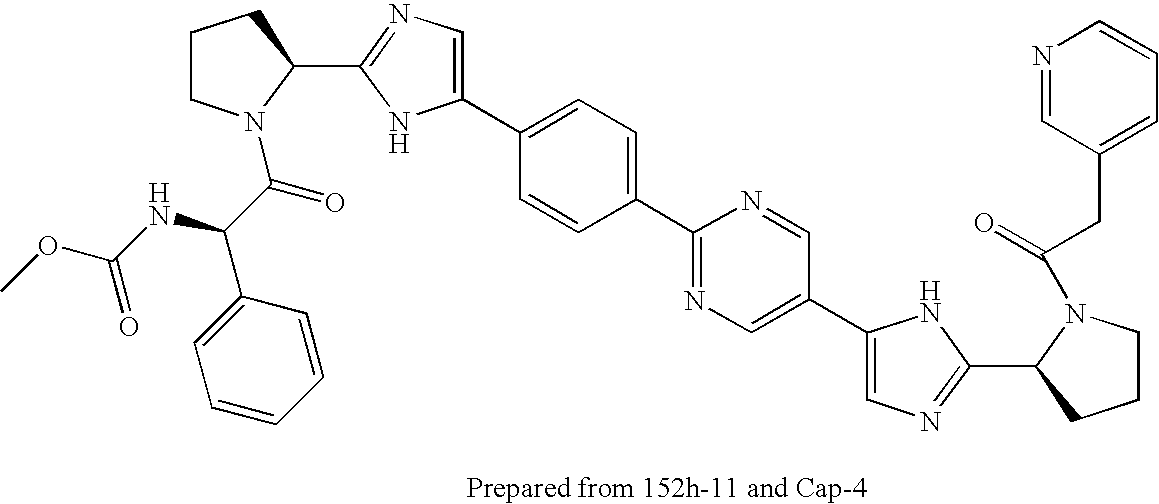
C1(C2=CC=C(C3=NC=C(C4=CN=C(C5N(C(=O)CC6=CC=CN=C6)CCC5)N4)C=N3)C=C2)=CN=C(C2N(C(C(C3=CC=CC=C3)NC(OC)=O)=O)CCC2)N1
